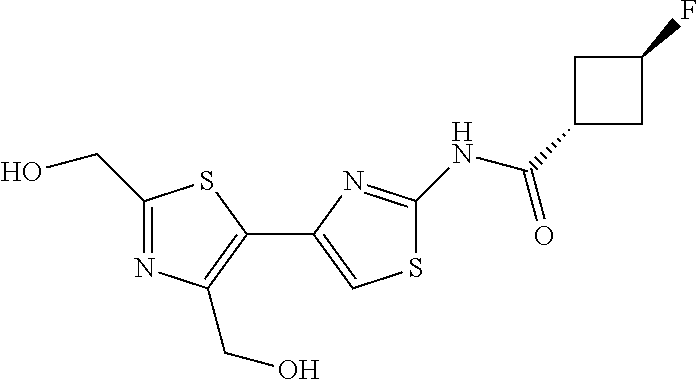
C1(CO)=NC(CO)=C(C2=CSC(NC(=O)C3CC(F)C3)=N2)S1
